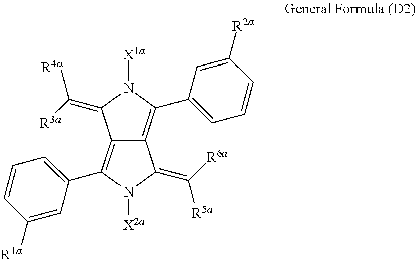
C12=C(C3=CC=CC([R1a])=C3)N([X2a])C(=C([R5a])[R6a])C1=C(C1=CC=CC([R2a])=C1)N([X1a])C2=C([R4a])[R3a]
